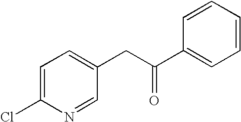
C1=C(Cl)N=CC(CC(=O)C2=CC=CC=C2)=C1
